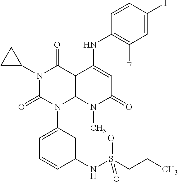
N1(C2CC2)C(=O)N(C2=CC=CC(NS(CCC)(=O)=O)=C2)C2=C(C1=O)C(NC1=C(F)C=C(I)C=C1)=CC(=O)N2C
